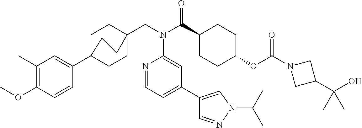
C1(C)=C(OC)C=CC(C23CCC(CN(C(C4CCC(OC(N5CC(C(O)(C)C)C5)=O)CC4)=O)C4=CC(C5=CN(C(C)C)N=C5)=CC=N4)(CC2)CC3)=C1
